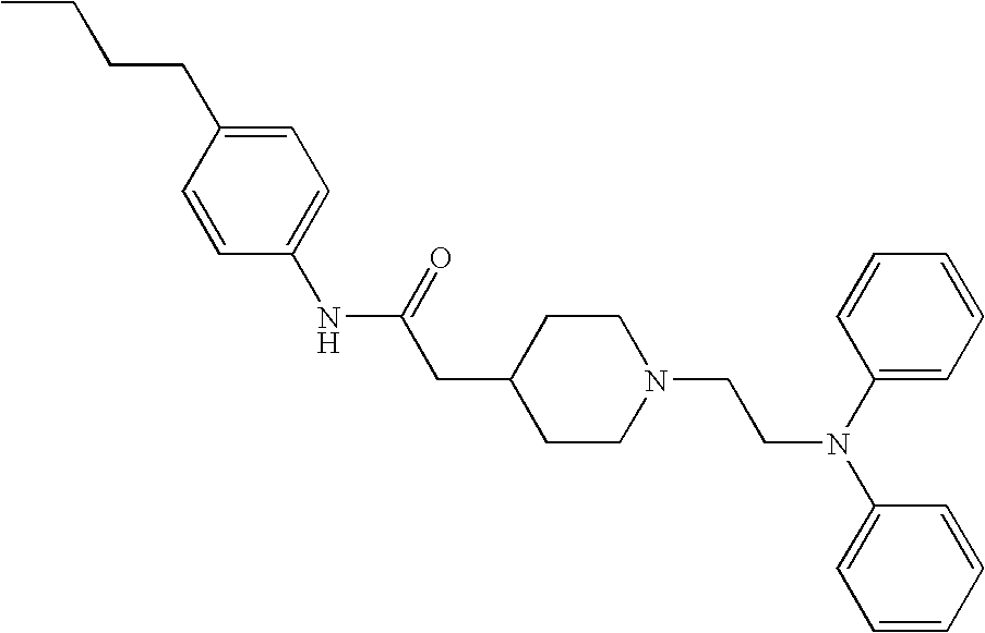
C1(NC(CC2CCN(CCN(C3=CC=CC=C3)C3=CC=CC=C3)CC2)=O)=CC=C(CCCC)C=C1
